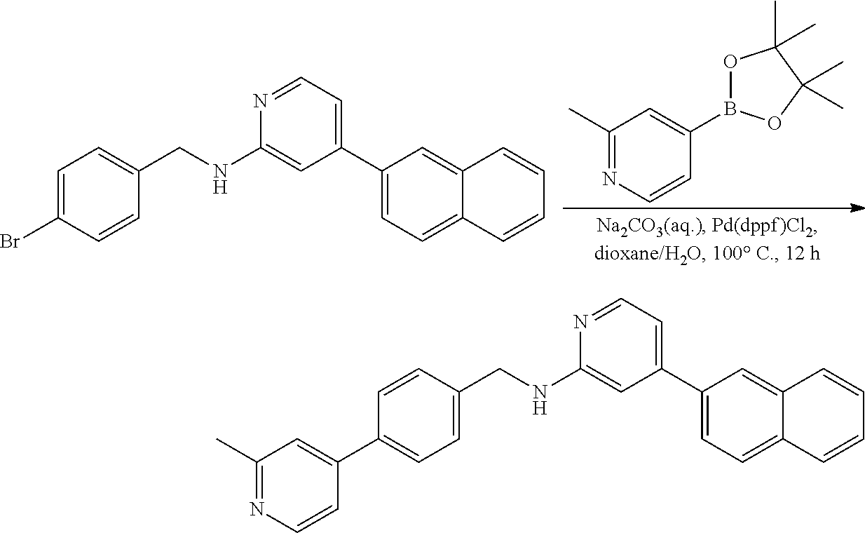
N1=CC=C(C2=CC=C3C(=C2)C=CC=C3)C=C1NCC1=CC=C(Br)C=C1.C1(C)=NC=CC(B2OC(C)(C)C(C)(C)O2)=C1.N1=CC=C(C2=CC=C3C(=C2)C=CC=C3)C=C1NCC1=CC=C(C2=CC(C)=NC=C2)C=C1
